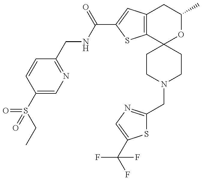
C(S(C1=CN=C(CNC(=O)C2=CC3=C(S2)C2(OC(C)C3)CCN(CC3=NC=C(C(F)(F)F)S3)CC2)C=C1)(=O)=O)C
